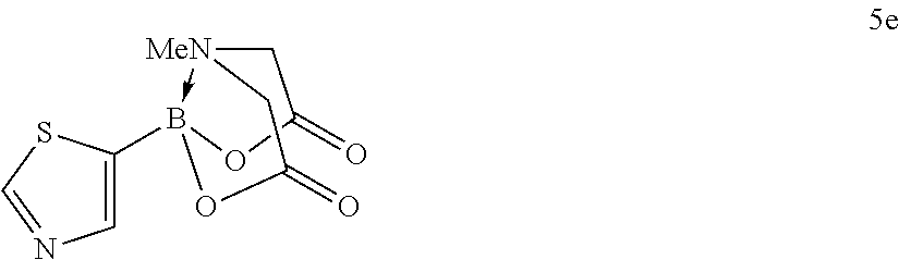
[MeN]12->B(C3=CN=CS3)(OC(=O)C1)OC(=O)C2
